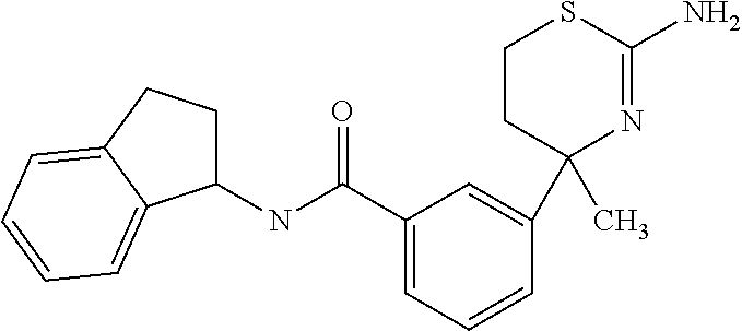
C1(NC(C2=CC=CC(C3(C)N=C(N)SCC3)=C2)=O)CCC2=CC=CC=C12
